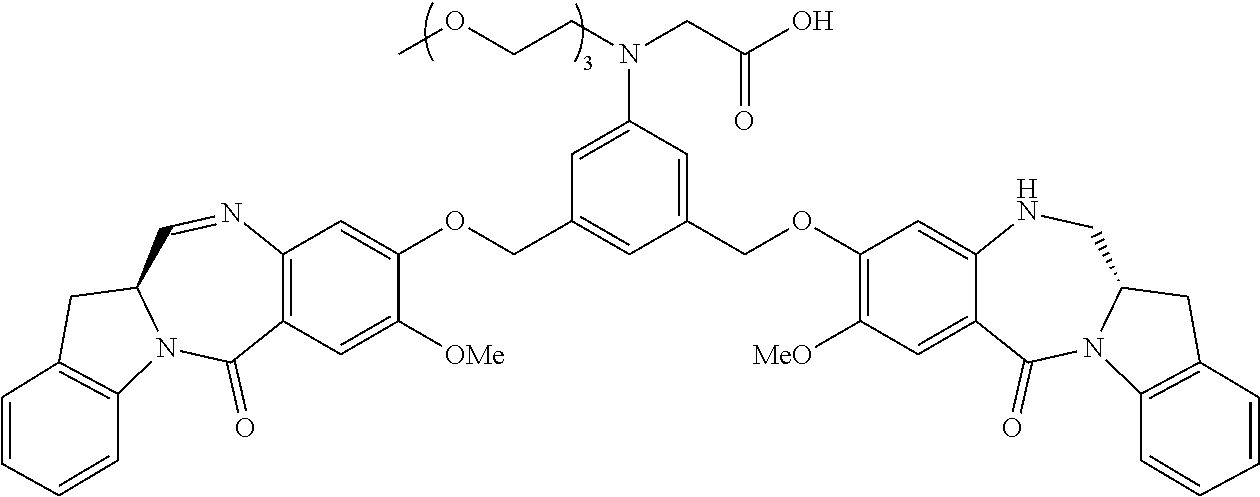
C1(COC2=CC3=C(C=C2[OMe])C(=O)N2C(C=N3)CC3=C2C=CC=C3)=CC(COC2=C([MeO])C=C3C(=C2)NCC2N(C3=O)C3=C(C2)C=CC=C3)=CC(N(CCOC)CC(O)=O)=C1
